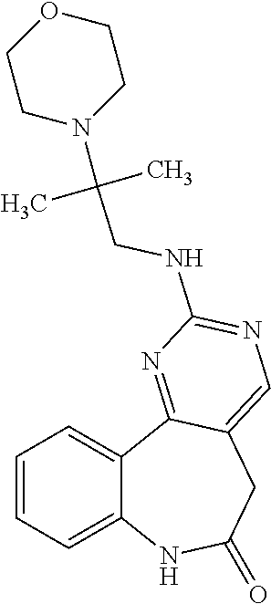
C1=CC=C2C(=C1)C1=NC(NCC(N3CCOCC3)(C)C)=NC=C1CC(=O)N2
